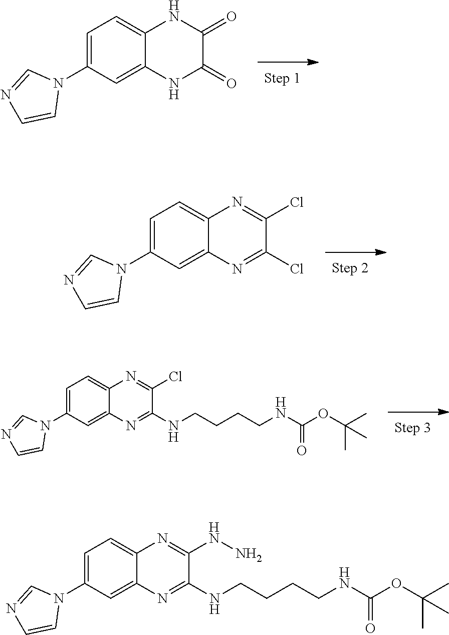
C1=C(N2C=NC=C2)C=C2C(=C1)NC(=O)C(=O)N2.C1=C(N2C=NC=C2)C=C2C(=C1)N=C(Cl)C(Cl)=N2.ClC1=NC2=CC=C(N3C=NC=C3)C=C2N=C1NCCCCNC(OC(C)(C)C)=O.N(CCCCNC(OC(C)(C)C)=O)C1=NC2=CC(N3C=NC=C3)=CC=C2N=C1NN
